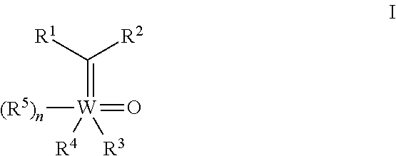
[(R5)n][W](=O)([R3])([R4])=C([R1])[R2]
